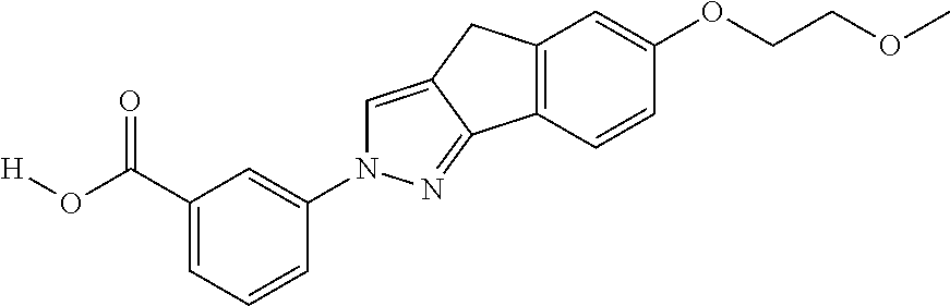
C1(C(O[H])=O)=CC=CC(N2C=C3C(=N2)C2=C(C3)C=C(OCCOC)C=C2)=C1
